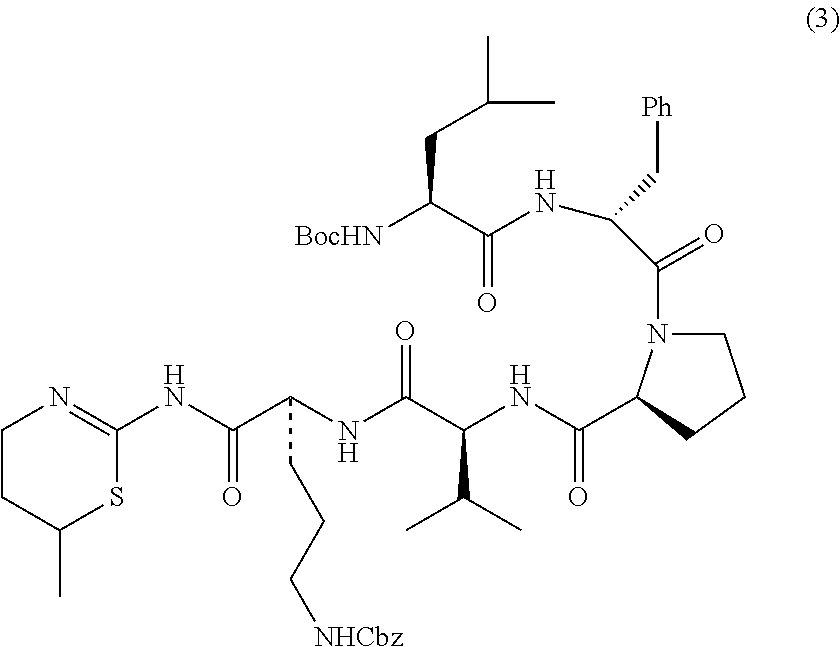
C1CC(C)SC(NC(C(NC(C(NC(=O)C2N(C(C(NC(C([BocHN])CC(C)C)=O)C[Ph])=O)CCC2)C(C)C)=O)CCC[NHCbz])=O)=N1
